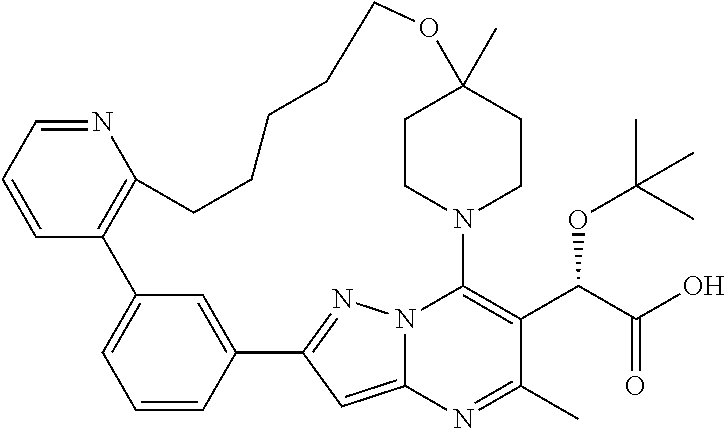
N1=CC=CC2=C1CCCCCOC1(C)CCN(C3=C(C(C(O)=O)OC(C)(C)C)C(C)=NC4=CC(=NN43)C3=CC2=CC=C3)CC1
